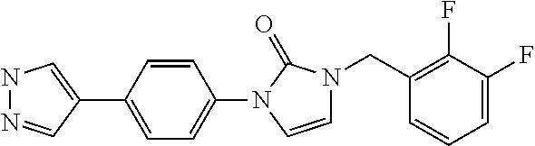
N1N=CC(C2=CC=C(N3C=CN(CC4=C(F)C(F)=CC=C4)C3=O)C=C2)=C1
